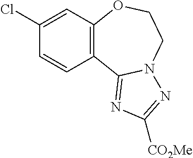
[CO2Me]C1=NN2C(=N1)C1=C(OCC2)C=C(Cl)C=C1
